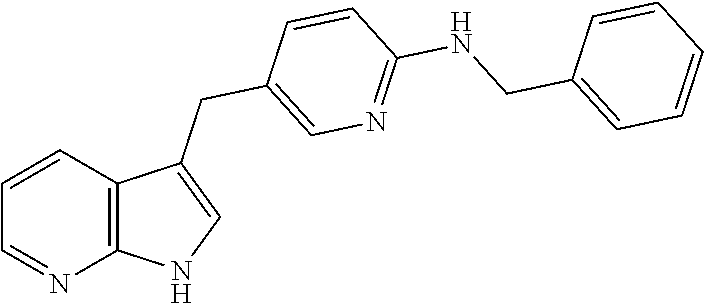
C1=CC2=C(N=C1)NC=C2CC1=CN=C(NCC2=CC=CC=C2)C=C1
